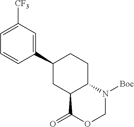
C1([CF3])=CC=CC(C2CC3C(=O)OCN([Boc])C3CC2)=C1
